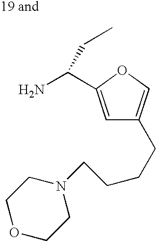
C1=C(C(N)CC)OC=C1CCCCN1CCOCC1
